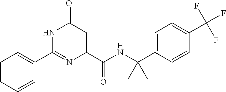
C1(=O)C=C(C(NC(C2=CC=C(C(F)(F)F)C=C2)(C)C)=O)N=C(C2=CC=CC=C2)N1
